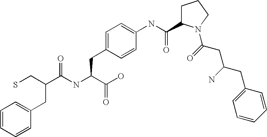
C1=CC=CC(CC(CS)C(NC(C(O)=O)CC2=CC=C(NC(=O)C3CCCN3C(CC(CC3=CC=CC=C3)N)=O)C=C2)=O)=C1
